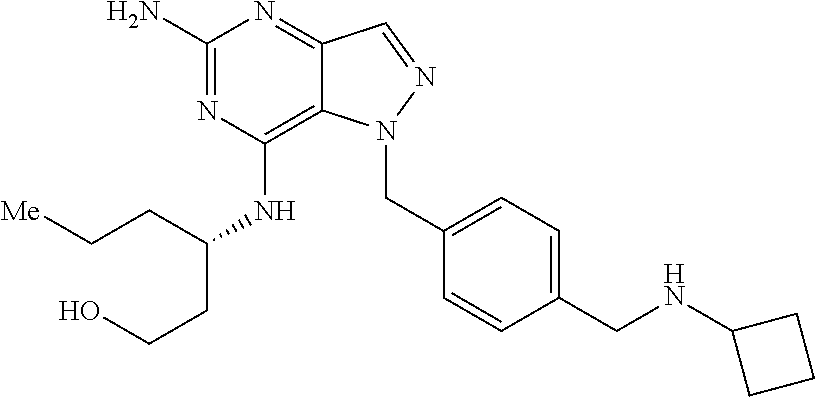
C1(N)=NC(NC(CCO)CC[Me])=C2C(=N1)C=NN2CC1=CC=C(CNC2CCC2)C=C1
